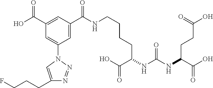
C(CC(C(O)=O)NC(NC(C(O)=O)CCC(O)=O)=O)CCNC(C1=CC(N2N=NC(CCCF)=C2)=CC(C(O)=O)=C1)=O
